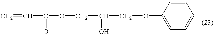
C1=CC(OCC(O)COC(=O)C=C)=CC=C1
